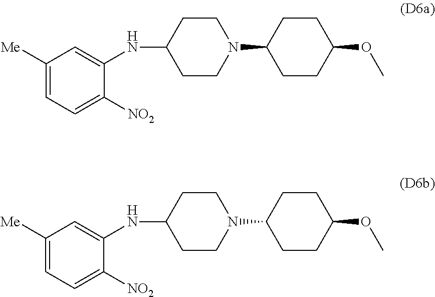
N(C1CCN(C2CCC(OC)CC2)CC1)C1=CC([Me])=CC=C1[NO2].N(C1CCN(C2CCC(OC)CC2)CC1)C1=CC([Me])=CC=C1[NO2]
